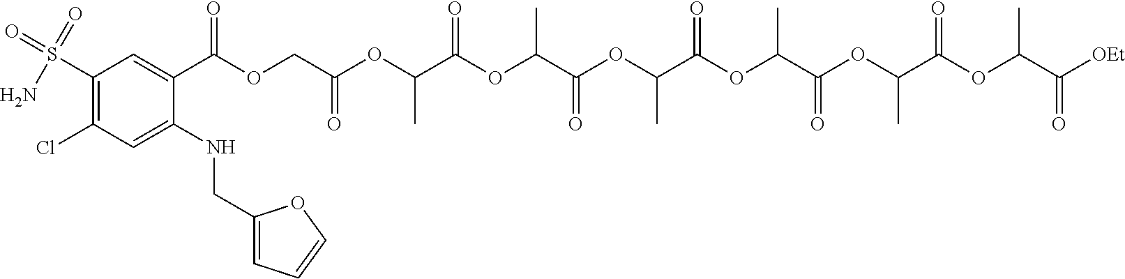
ClC1=C(S(=O)(N)=O)C=C(C(OCC(OC(C(OC(C(OC(C(OC(C(OC(C(OC(C([OEt])=O)C)=O)C)=O)C)=O)C)=O)C)=O)C)=O)=O)C(NCC2=CC=CO2)=C1
